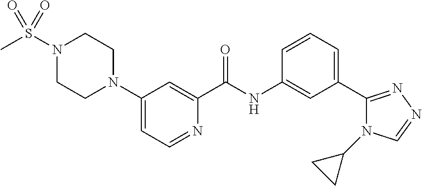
C1(N2CCN(S(C)(=O)=O)CC2)=CC=NC(C(NC2=CC(C3=NN=CN3C3CC3)=CC=C2)=O)=C1
